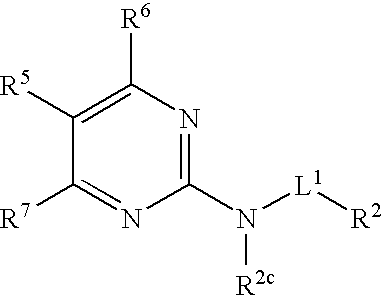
C1([R6])=C([R5])C([R7])=NC(N([L1][R2])[R2c])=N1
